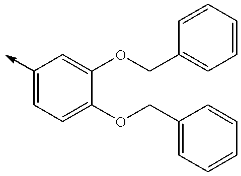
C1(->C)=CC=C(OCC2=CC=CC=C2)C(OCC2=CC=CC=C2)=C1
